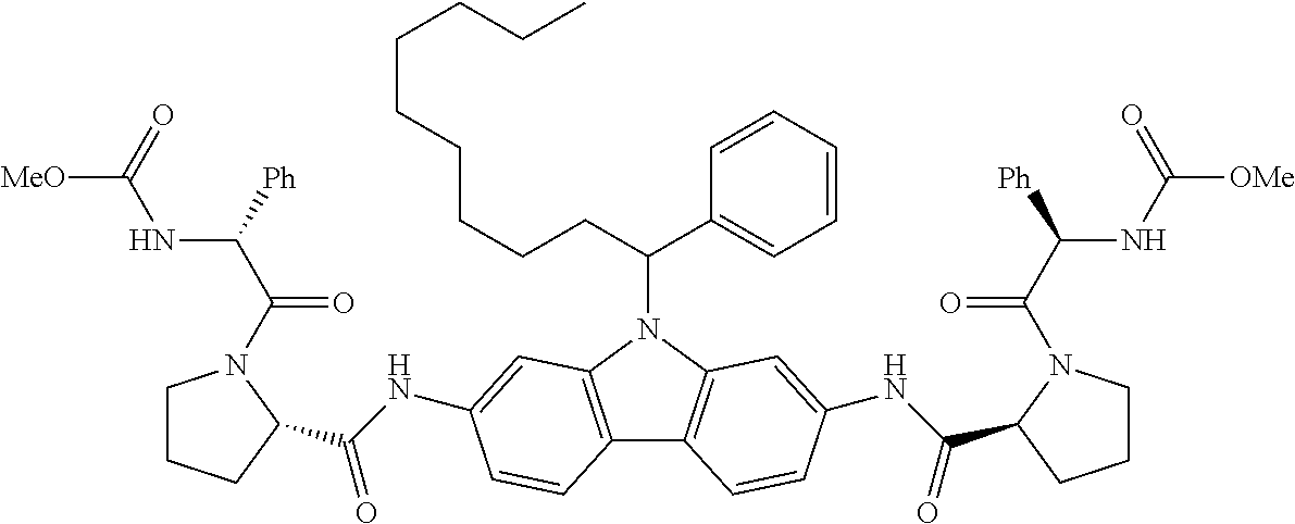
C1CCC(C(NC2=CC3=C(C4=C(N3C(C3=CC=CC=C3)CCCCCCCCC)C=C(NC(C3CCCN3C(C(NC([OMe])=O)[Ph])=O)=O)C=C4)C=C2)=O)N1C(C(NC([MeO])=O)[Ph])=O
